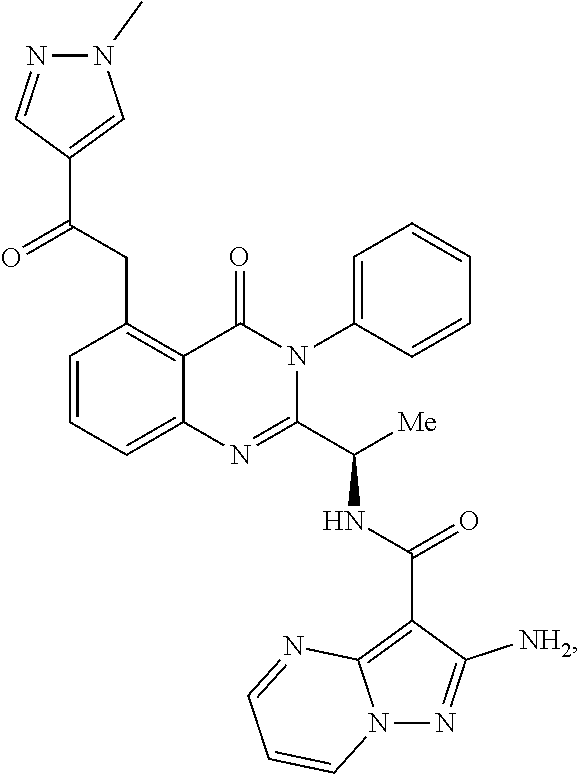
C1=CC=C2C(=C1CC(C1=CN(C)N=C1)=O)C(=O)N(C1=CC=CC=C1)C(C([Me])NC(C1=C3N(N=C1[NH2])C=CC=N3)=O)=N2
